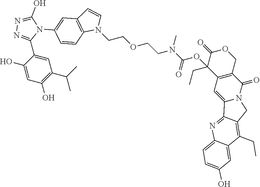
C1(O)=CC(O)=C(C(C)C)C=C1C1=NN=C(O)N1C1=CC2=C(C=C1)N(CCOCCN(C(OC1(CC)C3=C(COC1=O)C(=O)N1C(=C3)C3=NC4=CC=C(O)C=C4C(CC)=C3C1)=O)C)C=C2
